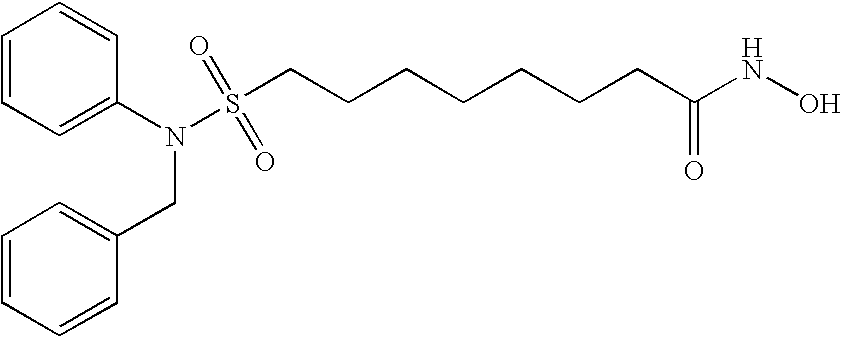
C(CCCC(NO)=O)CCCS(N(C1=CC=CC=C1)CC1=CC=CC=C1)(=O)=O
